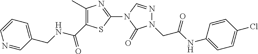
C1(CNC(=O)C2=C(C)N=C(N3C(=O)N(CC(NC4=CC=C(Cl)C=C4)=O)N=C3)S2)=CC=CN=C1
